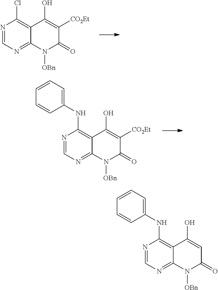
N1=CN=C2C(=C1Cl)C(O)=C([CO2Et])C(=O)N2[OBn].N1=CN=C2C(=C1NC1=CC=CC=C1)C(O)=CC(=O)N2[OBn].N1=CN=C2C(=C1NC1=CC=CC=C1)C(O)=C([CO2Et])C(=O)N2[OBn]
